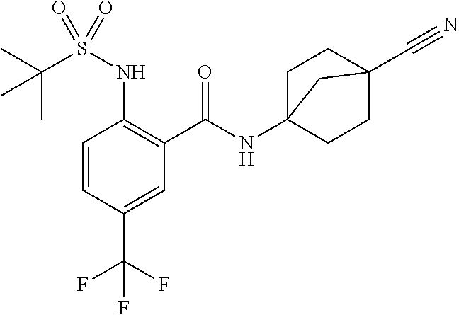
C1=CC(C(F)(F)F)=CC(C(=O)NC23CCC(C#N)(CC2)C3)=C1NS(C(C)(C)C)(=O)=O
